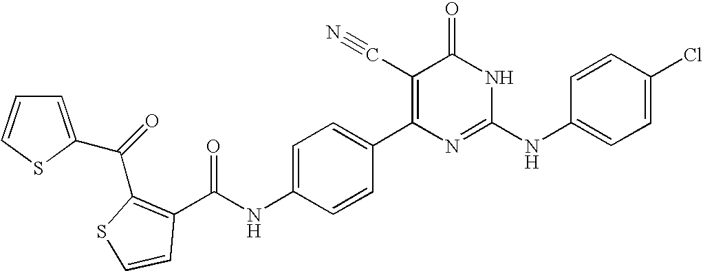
C1=CC(C2=C(C#N)C(=O)NC(NC3=CC=C(Cl)C=C3)=N2)=CC=C1NC(=O)C1=C(C(=O)C2=CC=CS2)SC=C1
